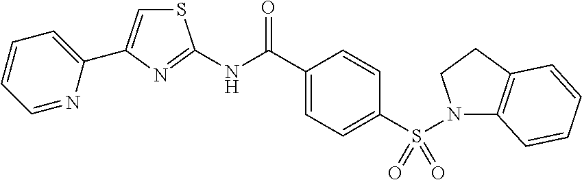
C1=C(C(NC2=NC(C3=CC=CC=N3)=CS2)=O)C=CC(S(N2C3=C(CC2)C=CC=C3)(=O)=O)=C1
